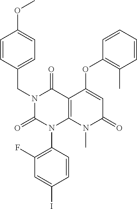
C1(F)=C(N2C3=C(C(=O)N(CC4=CC=C(OC)C=C4)C2=O)C(OC2=C(C)C=CC=C2)=CC(=O)N3C)C=CC(I)=C1
